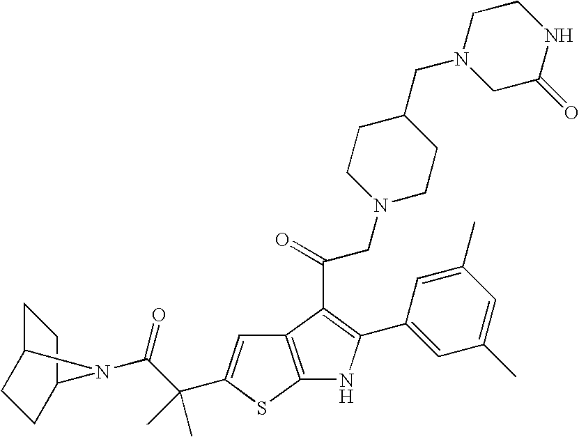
C1C2CCC(C1)N2C(C(C)(C)C1=CC2=C(S1)NC(C1=CC(C)=CC(C)=C1)=C2C(CN1CCC(CN2CC(=O)NCC2)CC1)=O)=O
